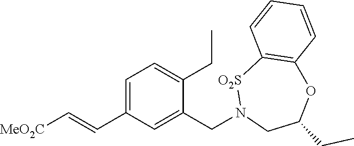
C1=C(C=C[MeO2C])C=C(CN2CC(CC)OC3=C([O2S]2)C=CC=C3)C(CC)=C1
